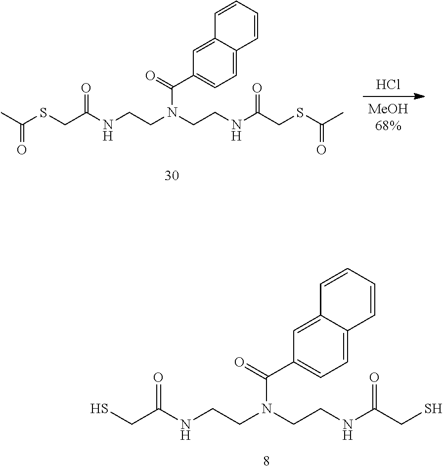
SCC(NCCN(CCNC(CS)=O)C(=O)C1=CC=C2C(=C1)C=CC=C2)=O.Cl.C(C(NCCN(CCNC(CSC(C)=O)=O)C(=O)C1=CC=C2C(=C1)C=CC=C2)=O)SC(C)=O
